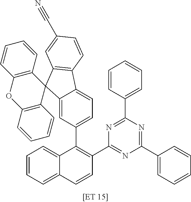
C1=CC=CC(C2=NC(C3=CC=CC=C3)=NC(C3=C(C4=CC=C5C(=C4)C4(C6=C5C=CC(C#N)=C6)C5=C(OC6=C4C=CC=C6)C=CC=C5)C4=CC=CC=C4C=C3)=N2)=C1
